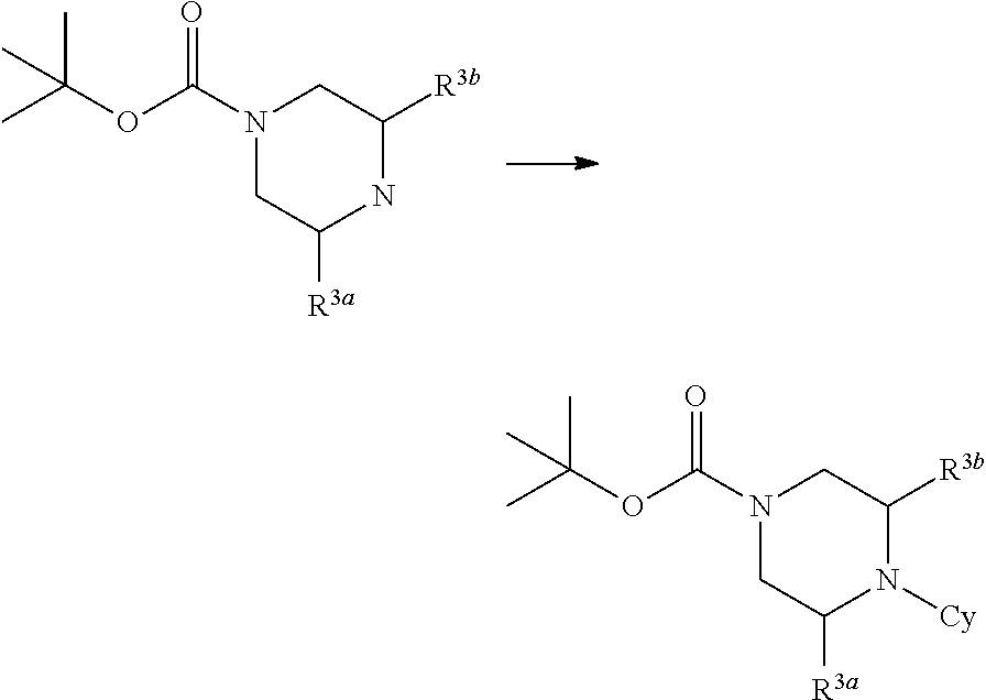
CC(OC(N1CC([R3a])NC([R3b])C1)=O)(C)C.CC(OC(N1CC([R3a])N([Cy])C([R3b])C1)=O)(C)C
